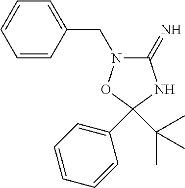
C1(=N)N(CC2=CC=CC=C2)OC(C2=CC=CC=C2)(C(C)(C)C)N1
